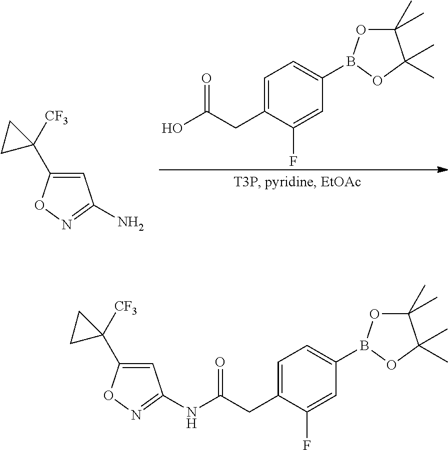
C1=C(C2([CF3])CC2)ON=C1N.C1=C(CC(=O)O)C(F)=CC(B2OC(C)(C)C(C)(C)O2)=C1.C1=C(CC(=O)NC2=NOC(C3([CF3])CC3)=C2)C(F)=CC(B2OC(C)(C)C(C)(C)O2)=C1
